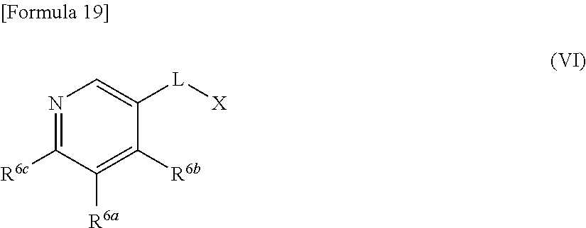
N1=C([R6c])C([R6a])=C([R6b])C([L][X])=C1
